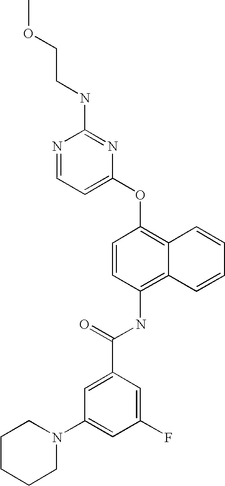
N1=CC=C(OC2=C3C(=C(NC(C4=CC(N5CCCCC5)=CC(F)=C4)=O)C=C2)C=CC=C3)N=C1NCCOC
